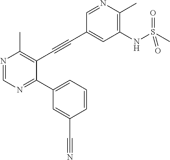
N1=CN=C(C2=CC=CC(C#N)=C2)C(C#CC2=CC(NS(C)(=O)=O)=C(C)N=C2)=C1C
